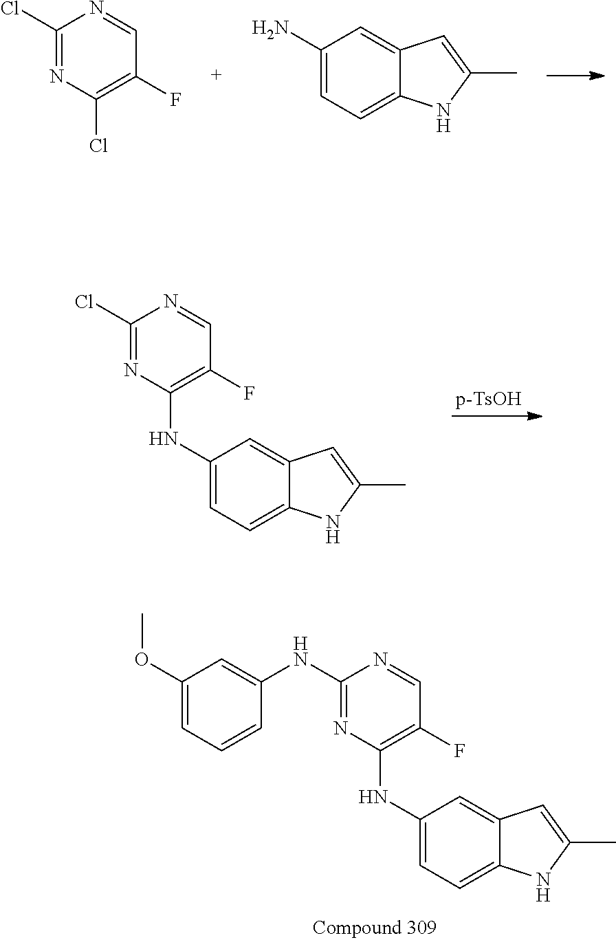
[p-TsOH].C1(Cl)=NC(NC2=CC=C3C(=C2)C=C(C)N3)=C(F)C=N1.C1(Cl)=NC(Cl)=C(F)C=N1.C1(N)=CC=C2C(=C1)C=C(C)N2.C1(NC2=CC(OC)=CC=C2)=NC(NC2=CC=C3C(=C2)C=C(C)N3)=C(F)C=N1
